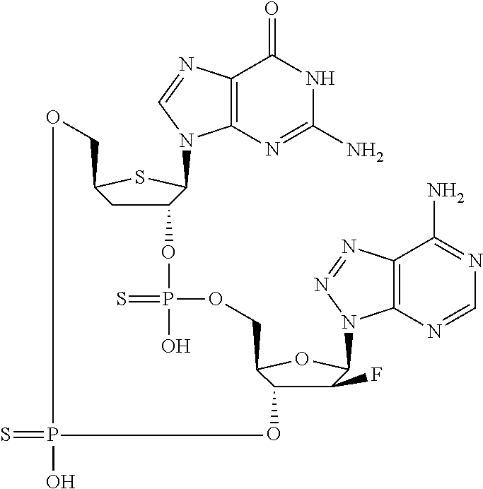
C12=C(N=C(N)NC1=O)N(C1C(OP(=S)(O)OCC3OC(N4C5=C(C(N)=NC=N5)N=N4)C(F)C3O)CC(CO)S1)C=N2.S=PO
